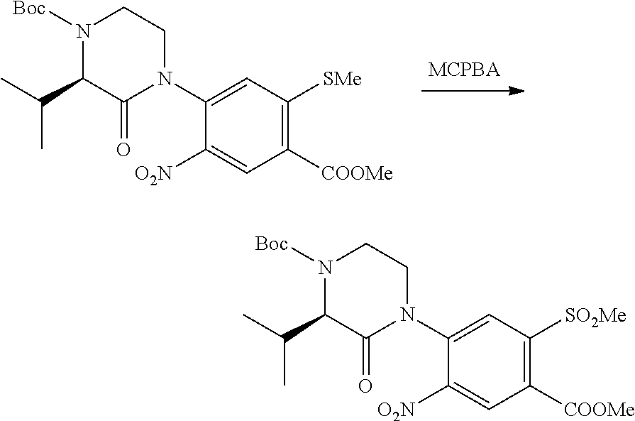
C1([O2N])=CC([COOMe])=C([SMe])C=C1N1C(=O)C(C(C)C)N([Boc])CC1.C1([O2N])=CC([COOMe])=C([SO2Me])C=C1N1C(=O)C(C(C)C)N([Boc])CC1
